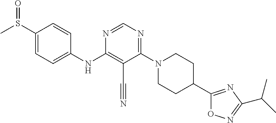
C1(S(C)=O)=CC=C(NC2=C(C#N)C(N3CCC(C4=NC(C(C)C)=NO4)CC3)=NC=N2)C=C1
